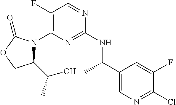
C1(F)=C(N2C(C(C)O)COC2=O)N=C(NC(C2=CN=C(Cl)C(F)=C2)C)N=C1
